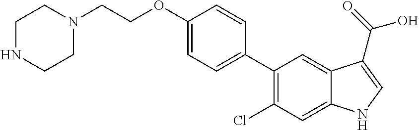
C1(C2=C(Cl)C=C3C(=C2)C(C(O)=O)=CN3)=CC=C(OCCN2CCNCC2)C=C1
